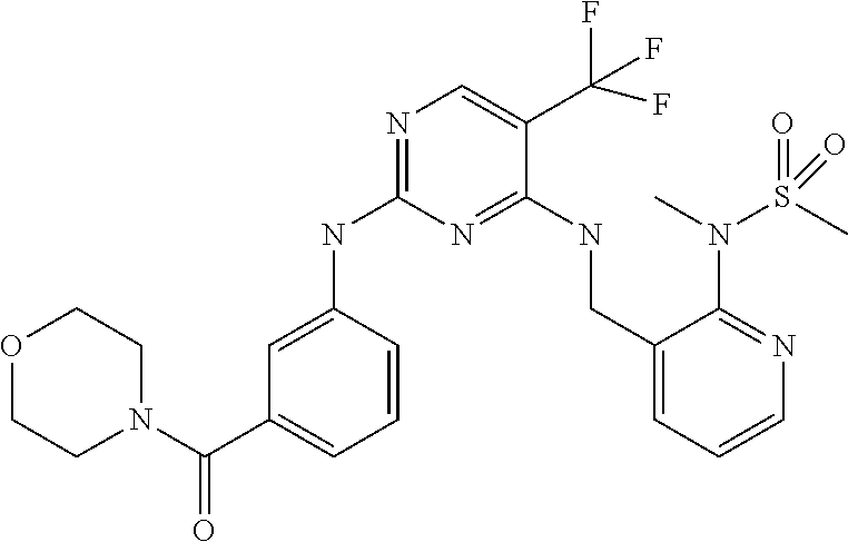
C1=C(NC2=NC=C(C(F)(F)F)C(NCC3=CC=CN=C3N(S(=O)(C)=O)C)=N2)C=CC=C1C(N1CCOCC1)=O
